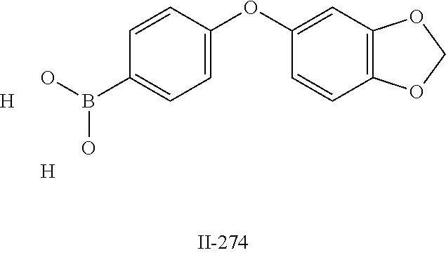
[H].OB(O)C1=CC=C(OC2=CC3=C(C=C2)OCO3)C=C1.[H]
